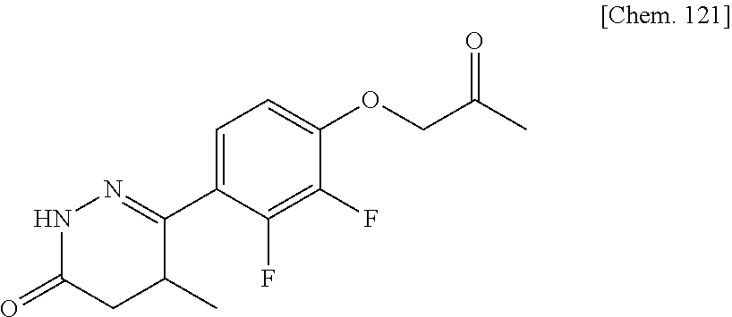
N1C(=O)CC(C)C(C2=CC=C(OCC(C)=O)C(F)=C2F)=N1
